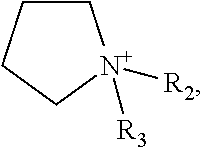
C1C[N+]([R2])([R3])CC1
